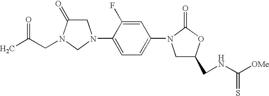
C1C(=O)N(CC(C)=O)CN1C1=CC=C(N2CC(CNC([OMe])=S)OC2=O)C=C1F
